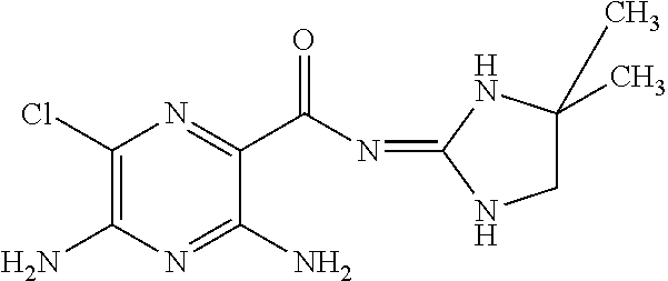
C1(Cl)=C(N)N=C(N)C(C(N=C2NCC(C)(C)N2)=O)=N1
